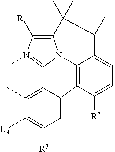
C12=C([R1])N(C)=C3N1C1=C(C4=CC([R3])=C([LA])C(C)=C34)C([R2])=CC=C1C(C)(C)C2(C)C
